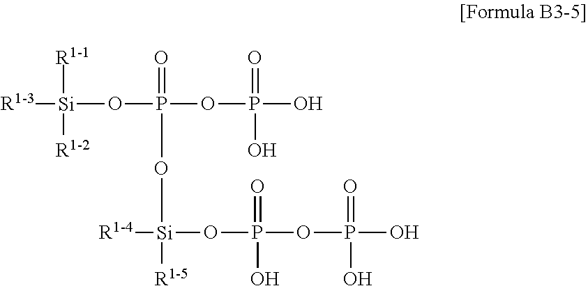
[Si]([R1-3])(OP(=O)(OP(=O)(O)O)O[Si]([R1-4])(OP(=O)(OP(=O)(O)O)O)[R1-5])([R1-1])[R1-2]
